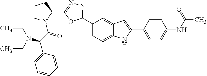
C1(C2=NN=C(C3CCCN3C(C(C3=CC=CC=C3)N(CC)CC)=O)O2)=CC=C2C(=C1)C=C(C1=CC=C(NC(C)=O)C=C1)N2
